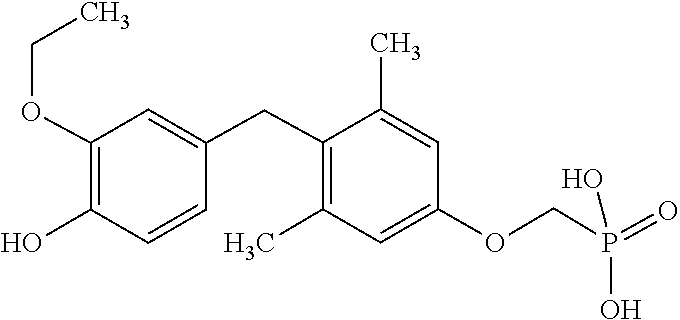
OC1=C(OCC)C=C(CC2=C(C)C=C(OCP(=O)(O)O)C=C2C)C=C1
